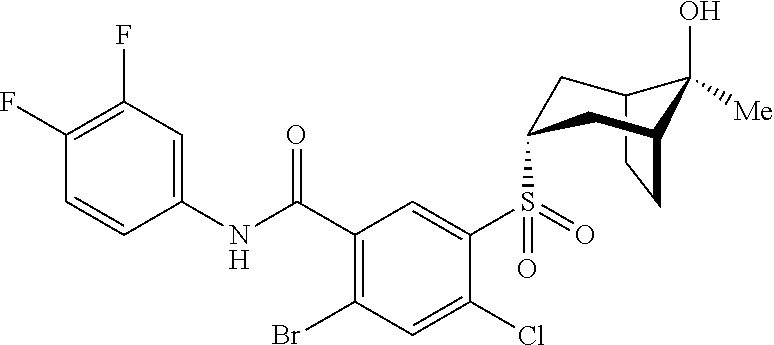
C1(F)=C(F)C=C(NC(C2=C(Br)C=C(Cl)C(S(=O)(=O)C3CC4C(O)([Me])C(CC4)C3)=C2)=O)C=C1
